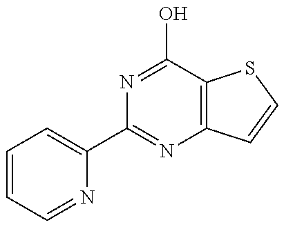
C1=CC=NC(C2=NC3=C(C(O)=N2)SC=C3)=C1
